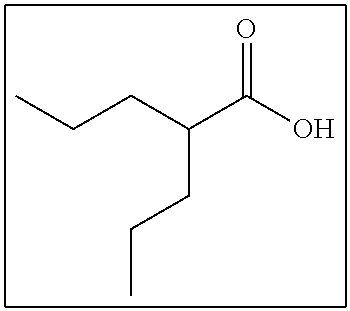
C(CC(C(O)=O)CCC)C
